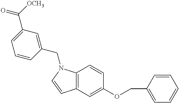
C1=CC2=C(N1CC1=CC(C([OCH3])=O)=CC=C1)C=CC(OCC1=CC=CC=C1)=C2
